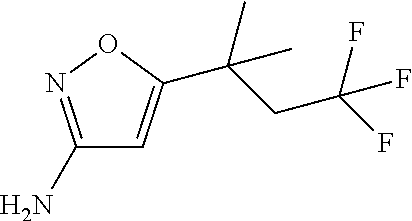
C1(N)=NOC(C(CC(F)(F)F)(C)C)=C1
